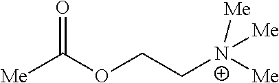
[Me]C(OCC[N+]([Me])([Me])[Me])=O
